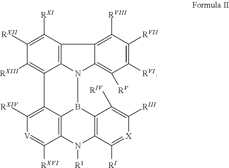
C1([RXI])=C([RXII])C([RXIII])=C2C3=C1C1=C([RVIII])C([RVII])=C([RVI])C([RV])=C1N3B1C3=C(C([RXVI])=[V]C([RXIV])=C23)N([R1])C2=C1C([RIV])=C([RIII])[X]=C2[RI]
